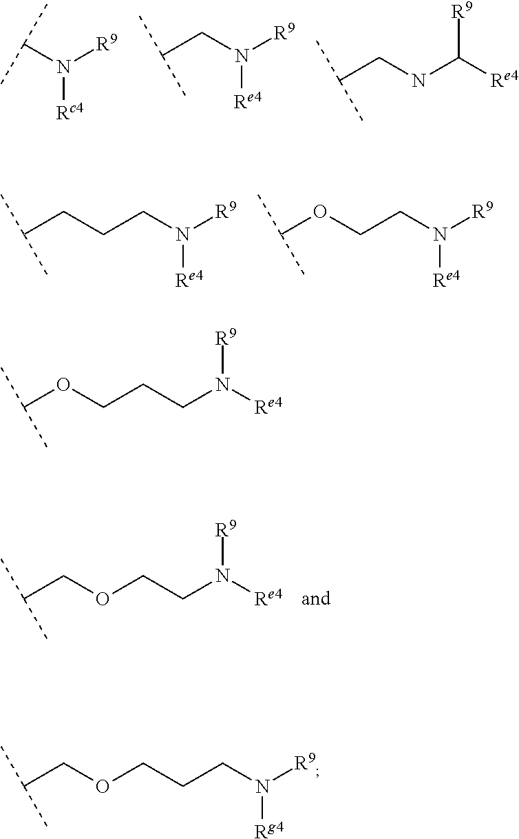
N([Rc4])(C(C)C)[R9].N([Re4])(CC(C)C)[R9].N(CC(C)C)C([Re4])[R9].C(CC(C)C)CN([R9])[Re4].C(OC(C)C)CN([R9])[Re4].O(CC(C)C)CCN([Re4])[R9].C(OC(C)C)CCN([Re4])[R9].O(CC(C)C)CCCN([R9])[Rg4]
